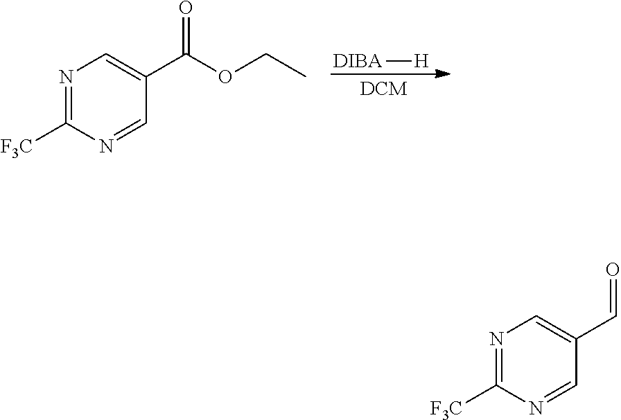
N1=C([F3C])N=CC(C(OCC)=O)=C1.[DIBA][H].N1=C([F3C])N=CC(C=O)=C1
